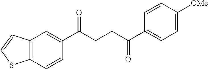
C12=C(C=CC(C(CCC(C3=CC=C([OMe])C=C3)=O)=O)=C1)SC=C2
